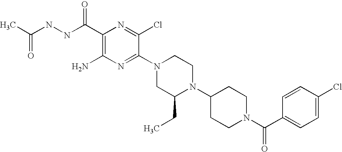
C1(C(NNC(C)=O)=O)=C(N)N=C(N2CC(CC)N(C3CCN(C(C4=CC=C(Cl)C=C4)=O)CC3)CC2)C(Cl)=N1
